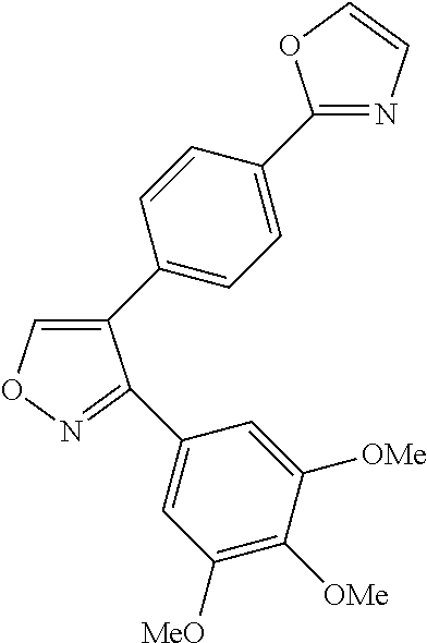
C1(C2=CC=C(C3=NC=CO3)C=C2)=CON=C1C1=CC([MeO])=C([OMe])C([OMe])=C1
